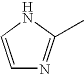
C1=CNC(C)=N1
